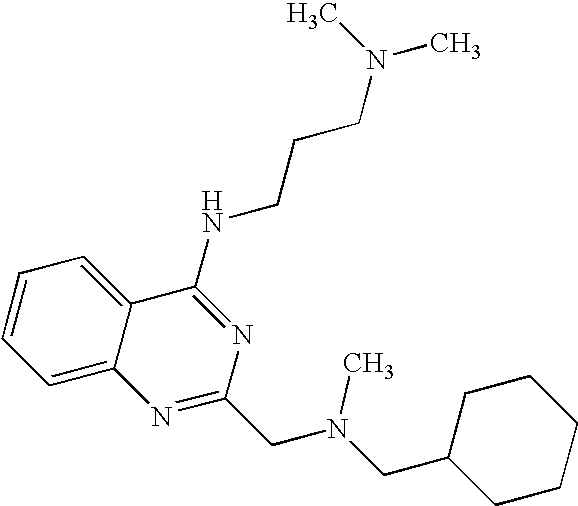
C12=CC=CC=C1C(NCCCN(C)C)=NC(CN(CC1CCCCC1)C)=N2
